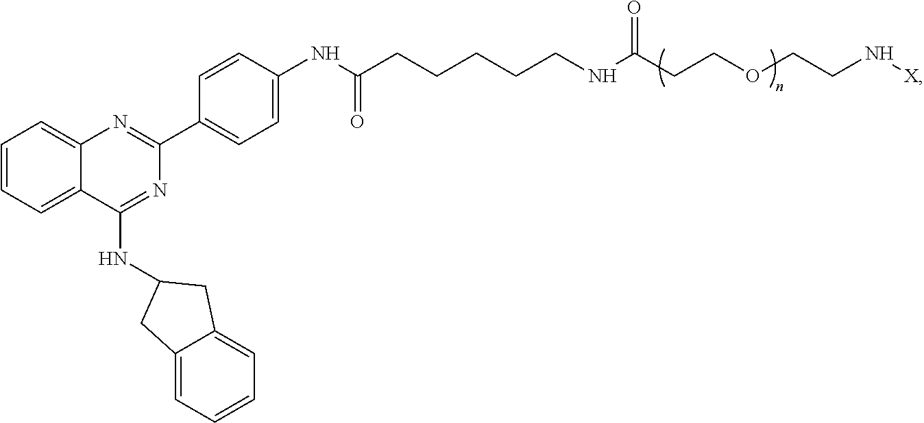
C1=CC=C2C(=C1)N=C(C1=CC=C(NC(CCCCCNC(CCOCCN[X])=O)=O)C=C1)N=C2NC1CC2=CC=CC=C2C1
